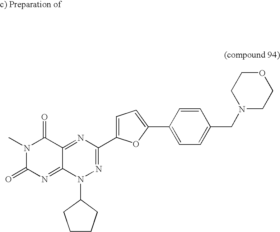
N1=C2C(=NC(=O)N(C)C2=O)N(C2CCCC2)N=C1C1=CC=C(C2=CC=C(CN3CCOCC3)C=C2)O1
